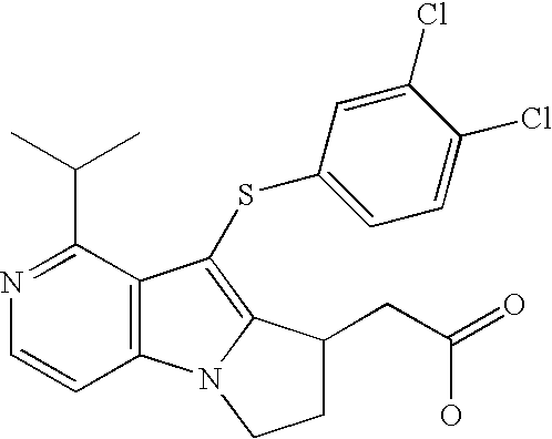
C12=C(C=CN=C1C(C)C)N1C(=C2SC2=CC=C(Cl)C(Cl)=C2)C(CC(=O)O)CC1
